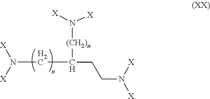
C(N([X])[X])C(CCN([X])[X])[(CH2)n]N([X])[X]
